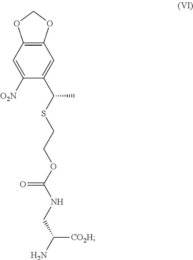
C1=C([O2N])C(C(SCCOC(NCC(N)[CO2H])=O)C)=CC2=C1OCO2
